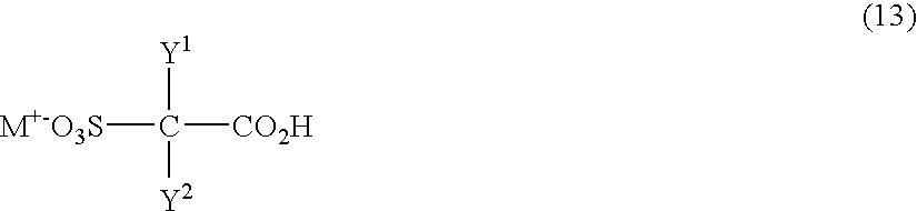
[M+-O3S]C([Y1])([Y2])[CO2H]
